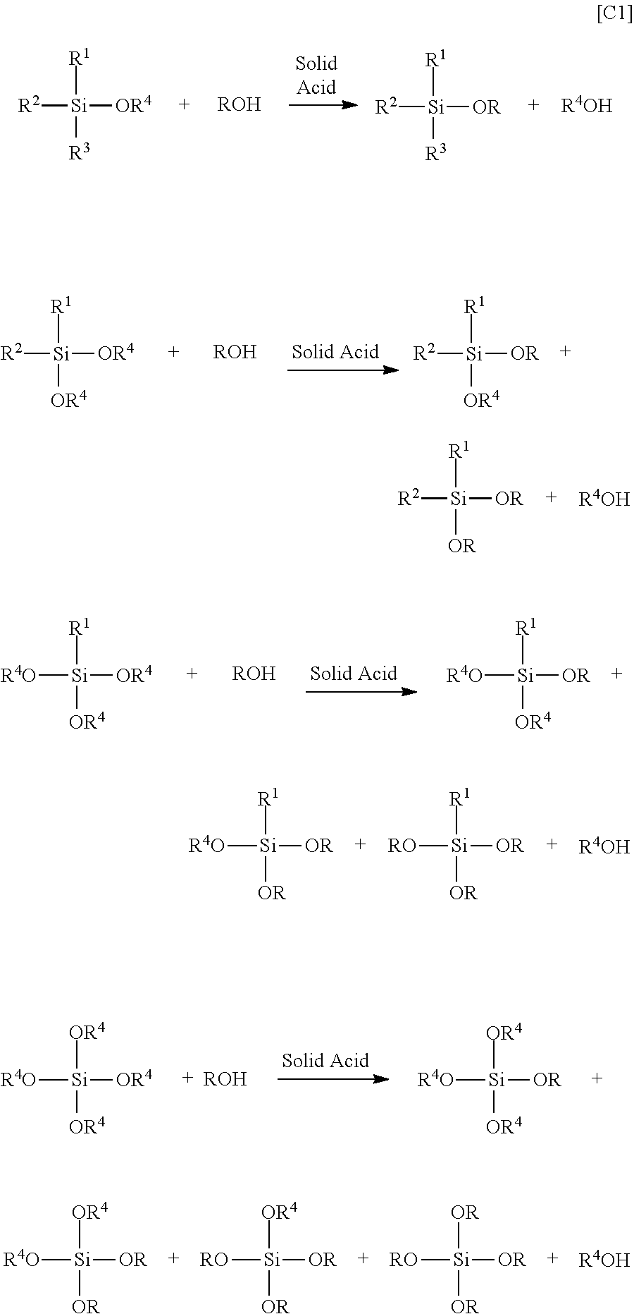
[R4O][Si]([OR4])([OR4])[OR4].[ROH].[R4O][Si]([OR4])([OR4])[OR].[RO][Si]([OR4])([OR])[OR].[R4O][Si]([OR4])([OR])[OR].[R4OH].[RO][Si]([OR])([OR])[OR].[R2][Si]([R1])([R3])[OR4].[ROH].[R2][Si]([R1])([R3])[OR].[R4OH].[R2][Si]([R1])([OR4])[OR4].[ROH].[R2][Si]([R1])([OR4])[OR].[R4OH].[R2][Si]([R1])([OR])[OR].[R4O][Si]([R1])([OR4])[OR4].[ROH].[R4O][Si]([R1])([OR4])[OR].[R4OH].[RO][Si]([R1])([OR])[OR].[R4O][Si]([R1])([OR])[OR]
